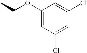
CCOC1=CC(Cl)=CC(Cl)=C1
